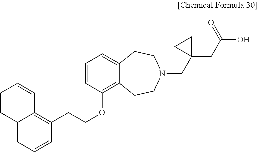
C1=C2C(=C(CCOC3=C4C(=CC=C3)CCN(CC3(CC(O)=O)CC3)CC4)C=C1)C=CC=C2
